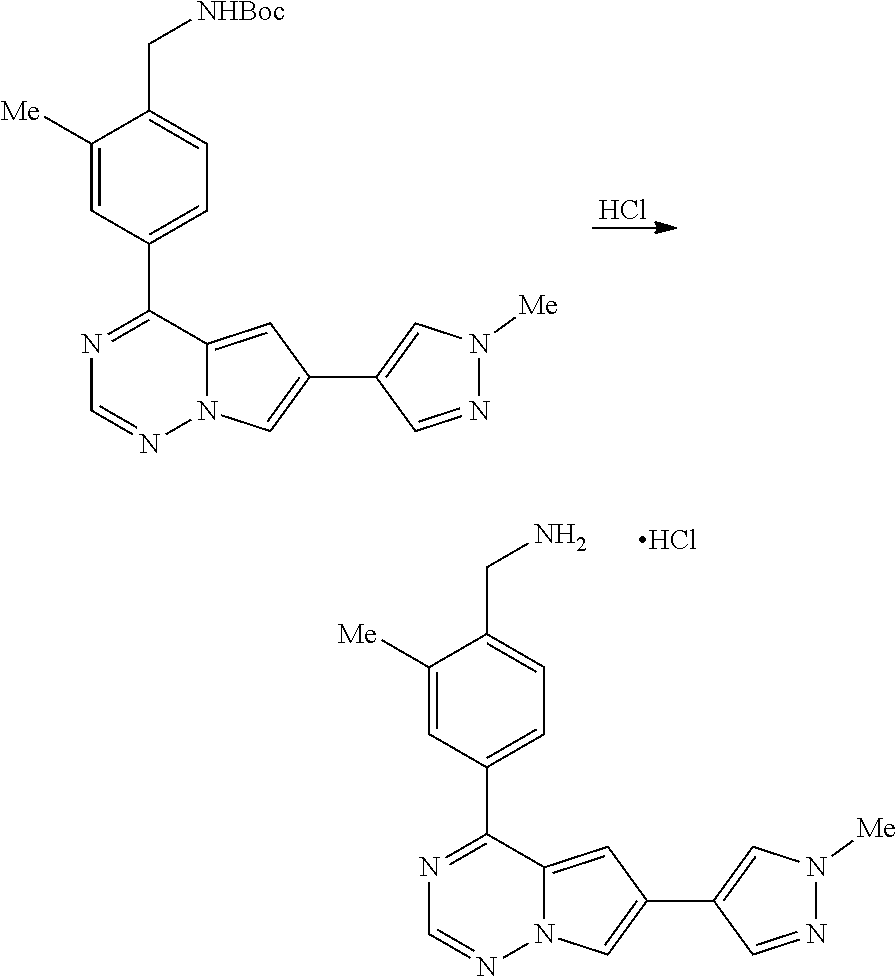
C1([Me])=CC(C2=NC=NN3C2=CC(C2=CN([Me])N=C2)=C3)=CC=C1C[NHBoc].Cl.C1([Me])=CC(C2=NC=NN3C2=CC(C2=CN([Me])N=C2)=C3)=CC=C1CN.Cl
